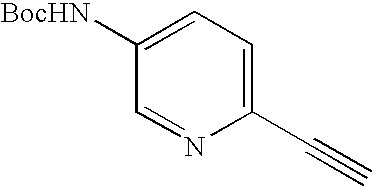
C#CC1=CC=C([BocHN])C=N1
